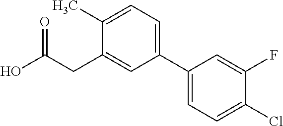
C1(C2=CC=C(C)C(CC(=O)O)=C2)=CC=C(Cl)C(F)=C1
